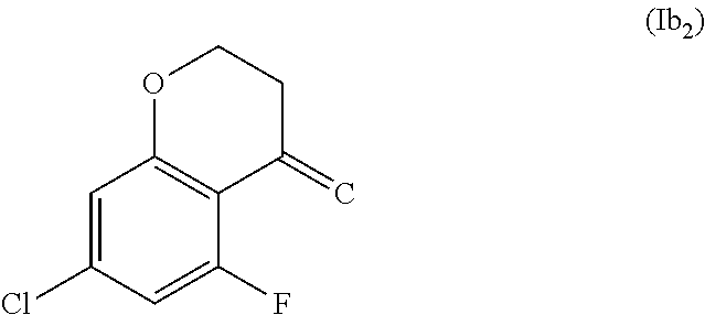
C1=C(Cl)C=C(F)C2=C1OCCC2=C
